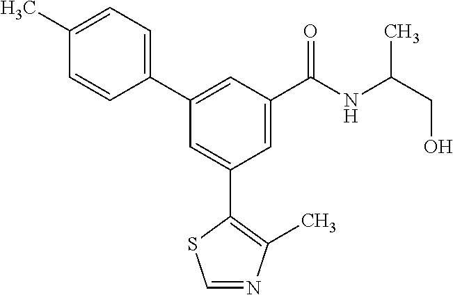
C1=NC(C)=C(C2=CC(C3=CC=C(C)C=C3)=CC(C(NC(CO)C)=O)=C2)S1
